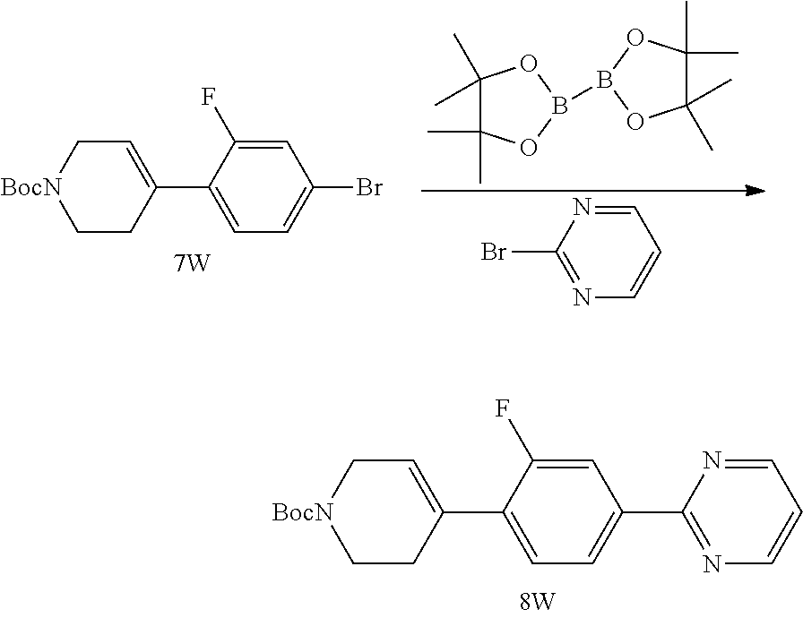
C1CC(C2=CC=C(Br)C=C2F)=CC[BocN]1.C1(C)(C)C(C)(C)OB(B2OC(C)(C)C(C)(C)O2)O1.N1=C(Br)N=CC=C1.C1CC(C2=CC=C(C3=NC=CC=N3)C=C2F)=CC[BocN]1
